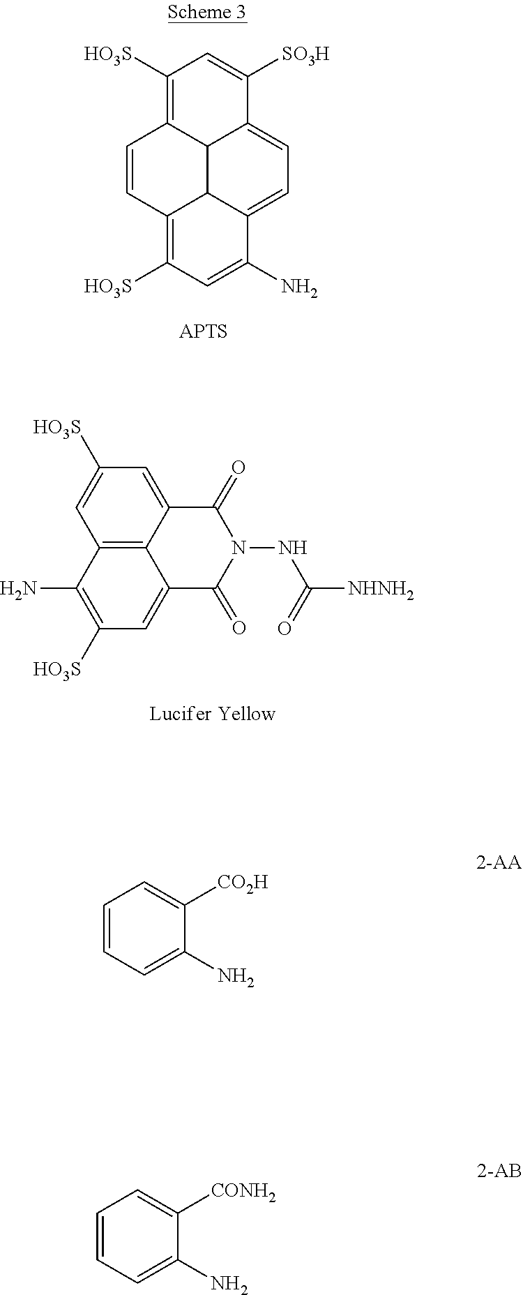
C12=C([HO3S])C=C([SO3H])C3=CC=C4C(N)=CC([HO3S])=C(C4C13)C=C2.C1=C2C(=O)N(NC(=O)[NHNH2])C(=O)C3=CC([HO3S])=C(N)C(=C23)C=C1[HO3S].C1=CC=C([CO2H])C(N)=C1.C1=C([CONH2])C(N)=CC=C1
